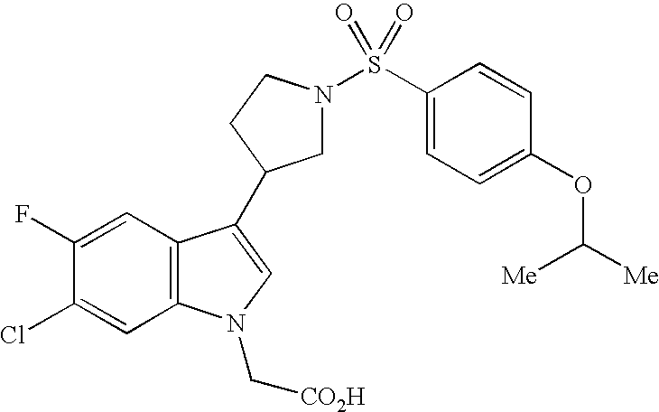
C1N(S(C2=CC=C(OC([Me])[Me])C=C2)(=O)=O)CCC1C1=CN(C[CO2H])C2=C1C=C(F)C(Cl)=C2
